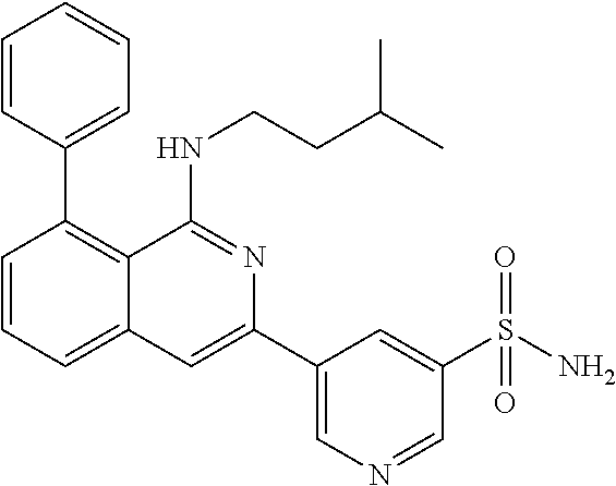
C1=CC(C2=C3C(=CC=C2)C=C(C2=CN=CC(S(N)(=O)=O)=C2)N=C3NCCC(C)C)=CC=C1
